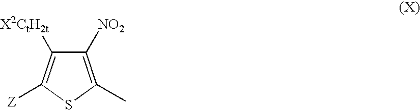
C1([NO2])=C(C)SC([Z])=C1[X2CtH2t]
